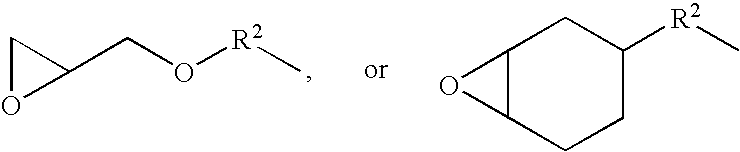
C1OC1CO[R2]C.C1([R2]C)CC2C(CC1)O2
